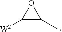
C1([W2])C(C)O1
